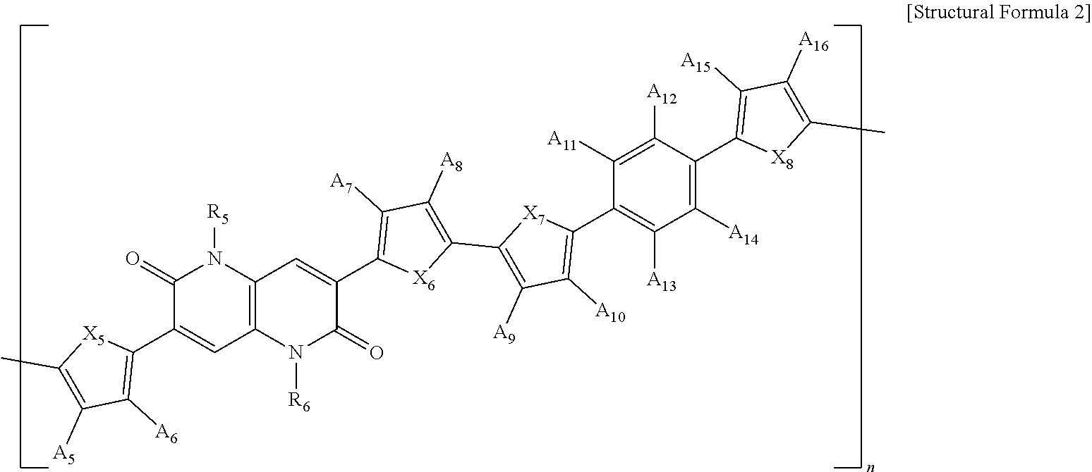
C1(=O)C(C2=C([A6])C([A5])=C(C)[X5]2)=CC2=C(N1[R5])C=C(C1=C([A7])C([A8])=C(C3=C([A9])C([A10])=C(C4=C([A13])C([A14])=C(C5=C([A15])C([A16])=C(C)[X8]5)C([A12])=C4[A11])[X7]3)[X6]1)C(=O)N2[R6]
